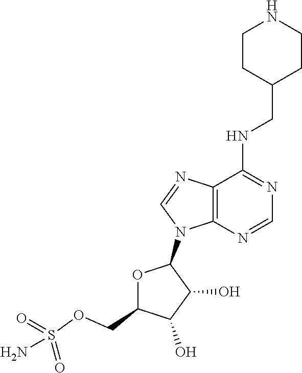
N(C1=NC=NC2=C1N=CN2C1OC(COS(N)(=O)=O)C(O)C1O)CC1CCNCC1
